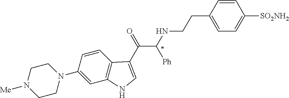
C1(N2CCN([Me])CC2)=CC2=C(C=C1)C(C(=O)C(NCCC1=CC=C([SO2NH2])C=C1)[Ph])=CN2
